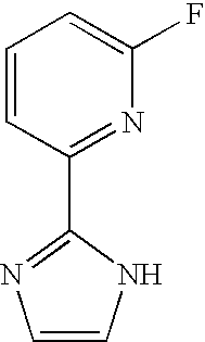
C1=CC(C2=NC=CN2)=NC(F)=C1
